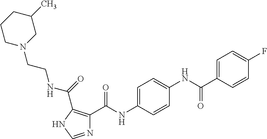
C1=C(C(NC2=CC=C(NC(=O)C3=C(C(=O)NCCN4CC(C)CCC4)NC=N3)C=C2)=O)C=CC(F)=C1
